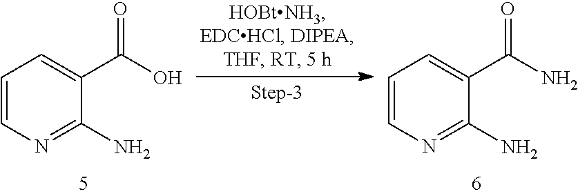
C1=CN=C(N)C(C(=O)O)=C1.C1=CN=C(N)C(C(=O)N)=C1
